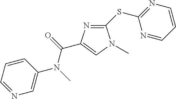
C1(SC2=NC=CC=N2)=NC(C(=O)N(C)C2=CN=CC=C2)=CN1C
